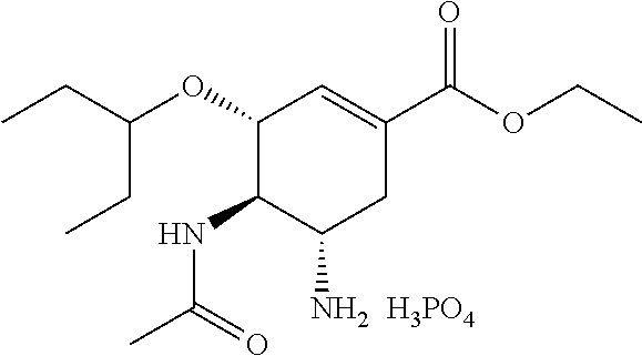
C1(OC(CC)CC)C(NC(C)=O)C(N)CC(C(=O)OCC)=C1.[H3PO4]
